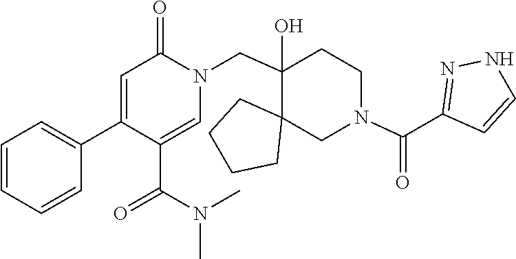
C1(C2=CC=CC=C2)=CC(=O)N(CC2(O)C3(CCCC3)CN(C(C3=NNC=C3)=O)CC2)C=C1C(N(C)C)=O
